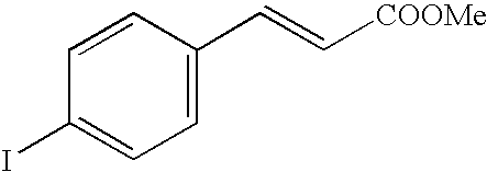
C1=CC(I)=CC=C1C=C[COOMe]
